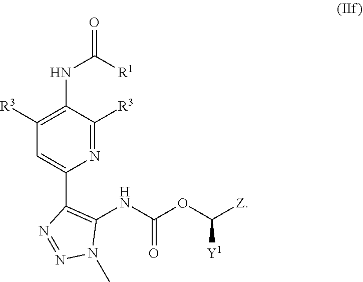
N1=C([R3])C(NC(=O)[R1])=C([R3])C=C1C1=C(NC(OC([Z])[Y1])=O)N(C)N=N1
